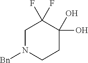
C1N([Bn])CCC(O)(O)C1(F)F
